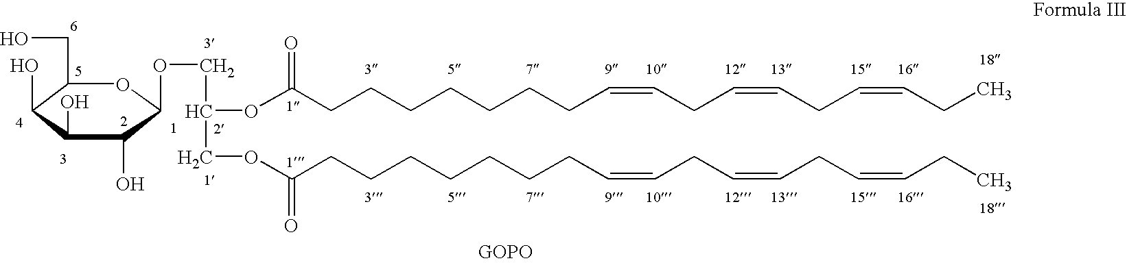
C1(CO)C(O)C(O)C(O)C(OCC(OC(=O)CCCCCCCC=CCC=CCC=CCC)COC(=O)CCCCCCCC=CCC=CCC=CCC)O1
